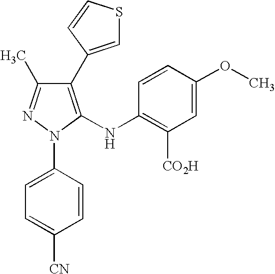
C1(C2=CSC=C2)=C(NC2=C([CO2H])C=C(OC)C=C2)N(C2=CC=C([CN])C=C2)N=C1C
